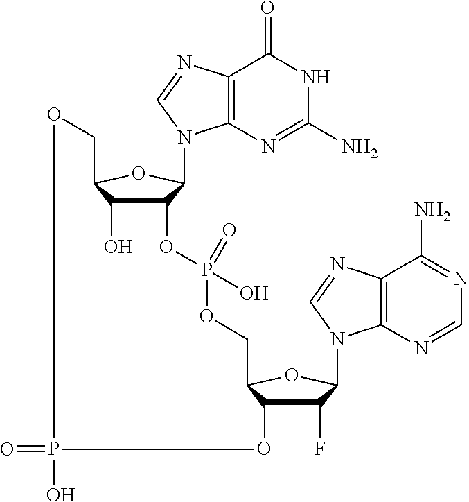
C12=C(N=C(N)NC1=O)N(C1C(OP(OCC3C(O)C(F)C(N4C5=C(C(N)=NC=N5)N=C4)O3)(O)=O)C(O)C(CO)O1)C=N2.O=PO
